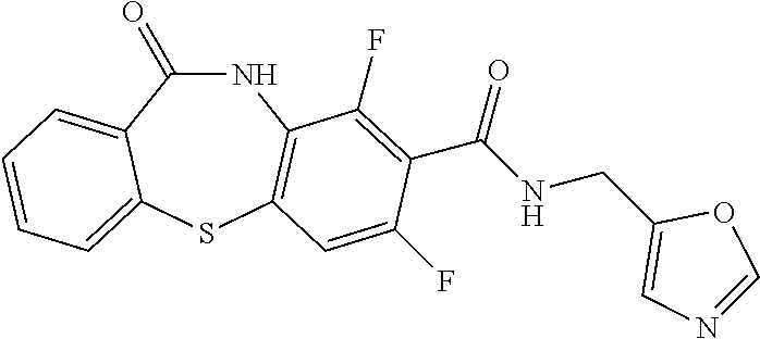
N1C(=O)C2=CC=CC=C2SC2=C1C(F)=C(C(NCC1=CN=CO1)=O)C(F)=C2
